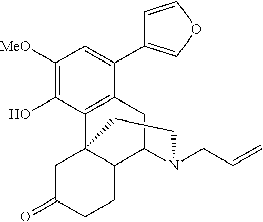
C1([MeO])=C(O)C2=C(C(C3=COC=C3)=C1)CC1C3C2(CC(=O)CC3)CCN1CC=C
